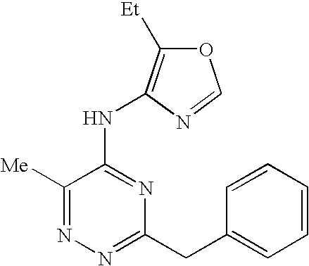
N1=C([Me])C(NC2=C([Et])OC=N2)=NC(CC2=CC=CC=C2)=N1
